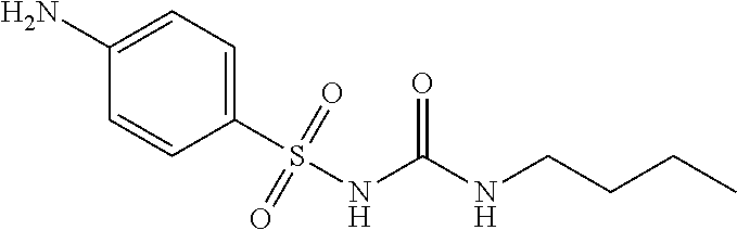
C1(N)=CC=C(S(NC(NCCCC)=O)(=O)=O)C=C1
